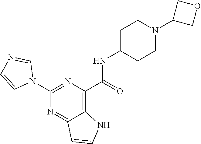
C1(NC(C2=C3C(=NC(N4C=NC=C4)=N2)C=CN3)=O)CCN(C2COC2)CC1
